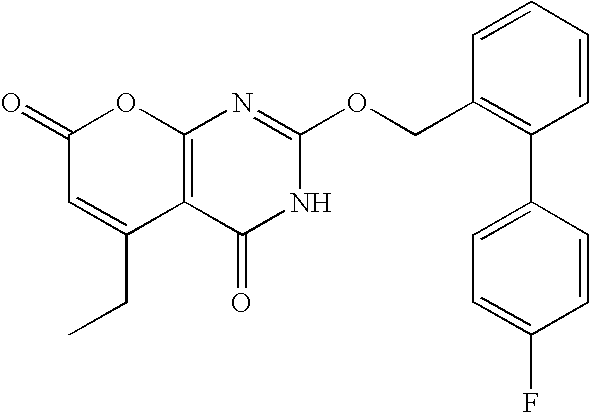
C12=C(C(=O)NC(OCC3=C(C4=CC=C(F)C=C4)C=CC=C3)=N1)C(CC)=CC(=O)O2
